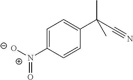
C1=CC(C(C#N)(C)C)=CC=C1[N+]([O-])=O
